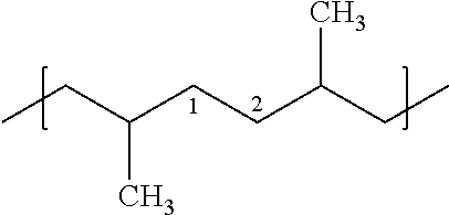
CCC(CCC(CC)C)C
